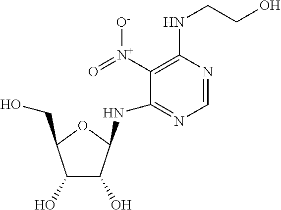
C1=NC(NCCO)=C([N+](=O)[O-])C(NC2C(O)C(O)C(CO)O2)=N1
